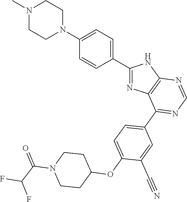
C1(C2=CC=C(N3CCN(C)CC3)C=C2)=NC2=C(N1)N=CN=C2C1=CC=C(OC2CCN(C(C(F)F)=O)CC2)C(C#N)=C1
